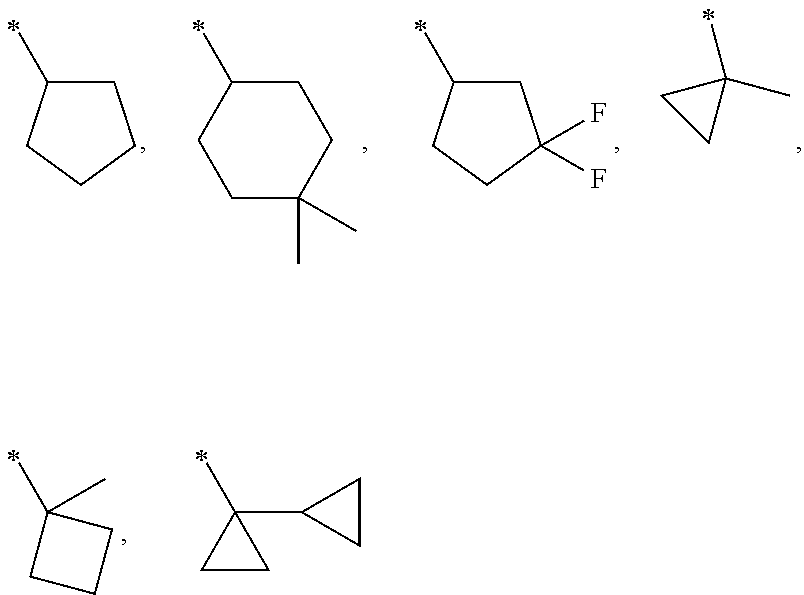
C1(C)CCCC1.C1(C)CCC(C)(C)CC1.C1(C)CC(F)(F)CC1.CC1(C)CC1.CC1(C)CCC1.CC1(C2CC2)CC1
